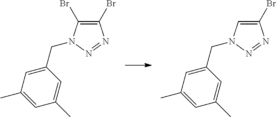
C1(Br)=C(Br)N(CC2=CC(C)=CC(C)=C2)N=N1.C1(Br)=CN(CC2=CC(C)=CC(C)=C2)N=N1
